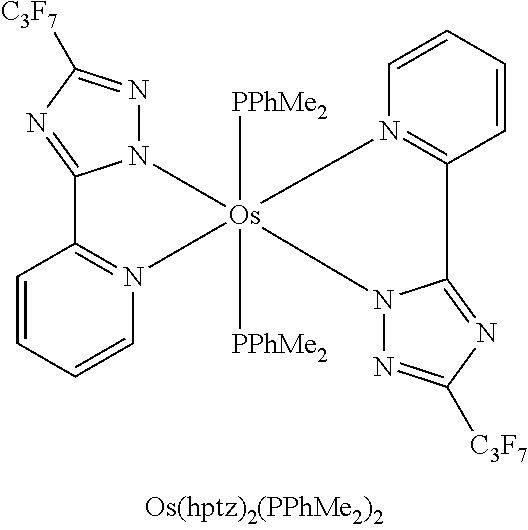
C1=CC=CN2=C1C1=NC([C3F7])=NN1[Os]21([PPhMe2])([PPhMe2])N2=C(C=CC=C2)C2=NC([C3F7])=NN12
